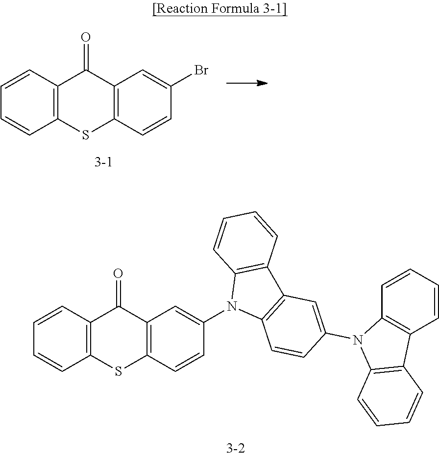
C12=C(C=CC=C1)C(=O)C1=C(S2)C=CC(Br)=C1.C12=C(C=CC=C1)C(=O)C1=C(S2)C=CC(N2C3=C(C4=C2C=CC=C4)C=C(N2C4=C(C5=C2C=CC=C5)C=CC=C4)C=C3)=C1
